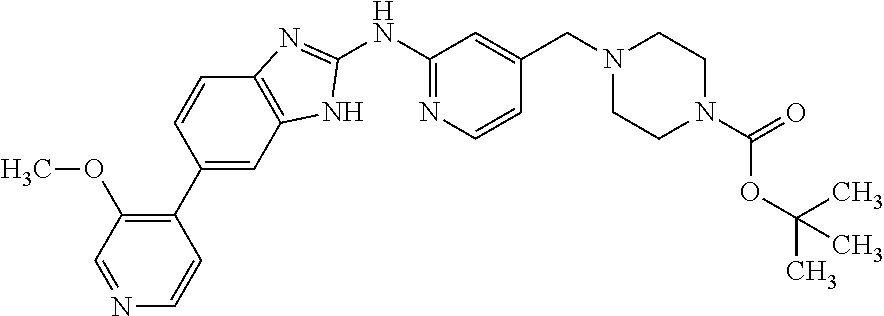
C1(C2=CC3=C(C=C2)N=C(NC2=NC=CC(CN4CCN(C(=O)OC(C)(C)C)CC4)=C2)N3)=C(OC)C=NC=C1
